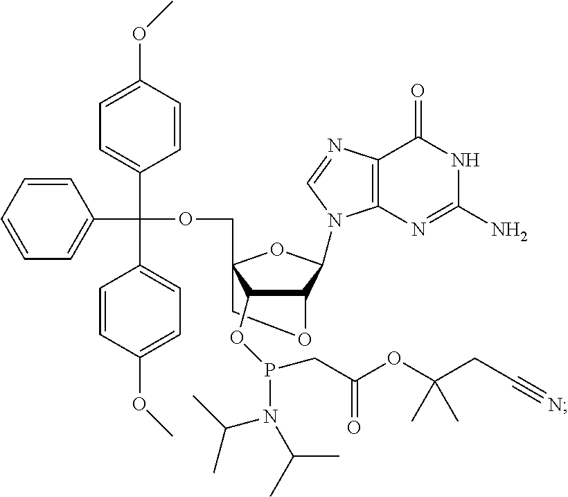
C1C2(COC(C3=CC=CC=C3)(C3=CC=C(OC)C=C3)C3=CC=C(OC)C=C3)OC(N3C4=C(C(=O)NC(N)=N4)N=C3)C(O1)C2OP(CC(=O)OC(CC#N)(C)C)N(C(C)C)C(C)C
